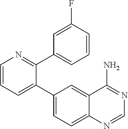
C1=CC=C(C2=CC=C3C(=C2)C(N)=NC=N3)C(C2=CC=CC(F)=C2)=N1
